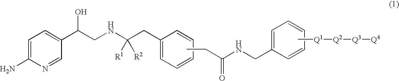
C1=C(N)N=CC(C(O)CNC(CC2=CC=CC=C2)([R1])[R2])=C1.C[Q1][Q2][Q3][Q4].CCC(NCC1=CC=CC=C1)=O
